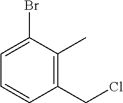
C1(CCl)=C(C)C(Br)=CC=C1
